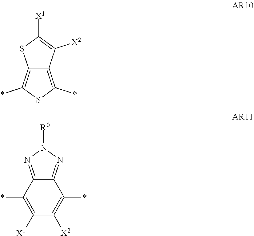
C12=C(*)SC(*)=C1C([X2])=C([X1])S2.C1([X1])=C(*)C2=NN([R0])N=C2C(*)=C1[X2]
